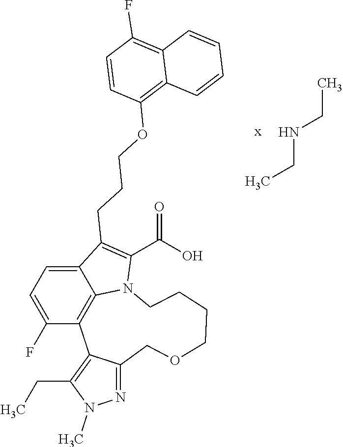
CCNCC.C12=CC=C(F)C3=C1N(C(C(=O)O)=C2CCCOC1=C2C(=C(F)C=C1)C=CC=C2)CCCCOCC1=NN(C)C(CC)=C13
